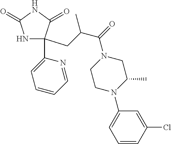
N1C(C2=CC=CC=N2)(CC(C(=O)N2CCN(C3=CC=CC(Cl)=C3)C(C)C2)C)C(=O)NC1=O
